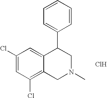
C1(Cl)=C2C(=CC(Cl)=C1)C(C1=CC=CC=C1)CN(C)C2.Cl
